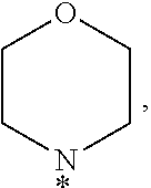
C1C[N*]CCO1
